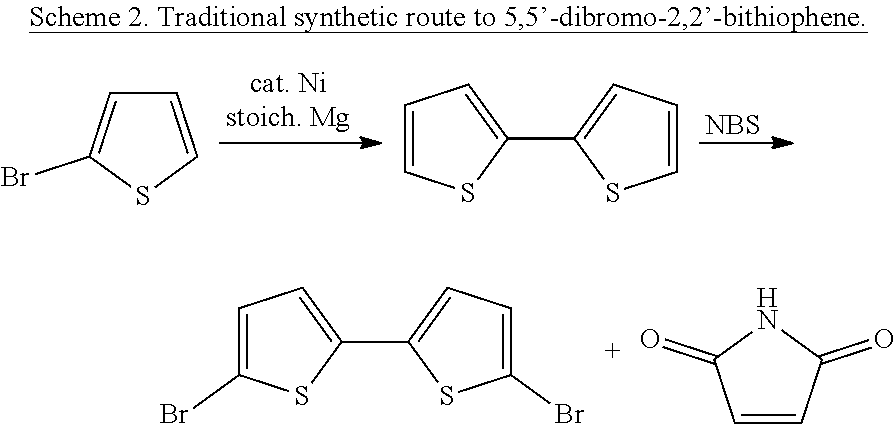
[NBS].C1=CSC(Br)=C1.C1(C2=CC=CS2)=CC=CS1.C1(C2=CC=C(Br)S2)=CC=C(Br)S1.C1=CC(=O)NC1=O
